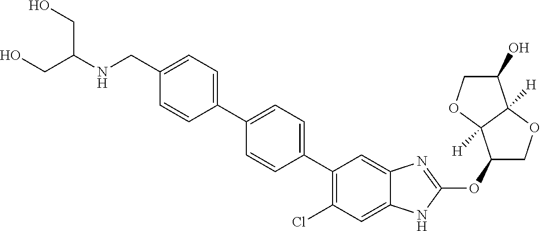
C(C1=CC=C(C2=CC=C(C3=C(Cl)C=C4C(=C3)N=C(OC3COC5([H])C3([H])OCC5O)N4)C=C2)C=C1)NC(CO)CO
